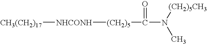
[CH3(CH2)17][NHCONH][(CH2)5]C(=O)N(C)[(CH2)5CH3]
